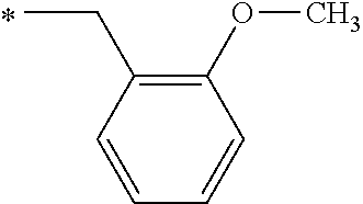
C1=CC(CC)=C(OC)C=C1
